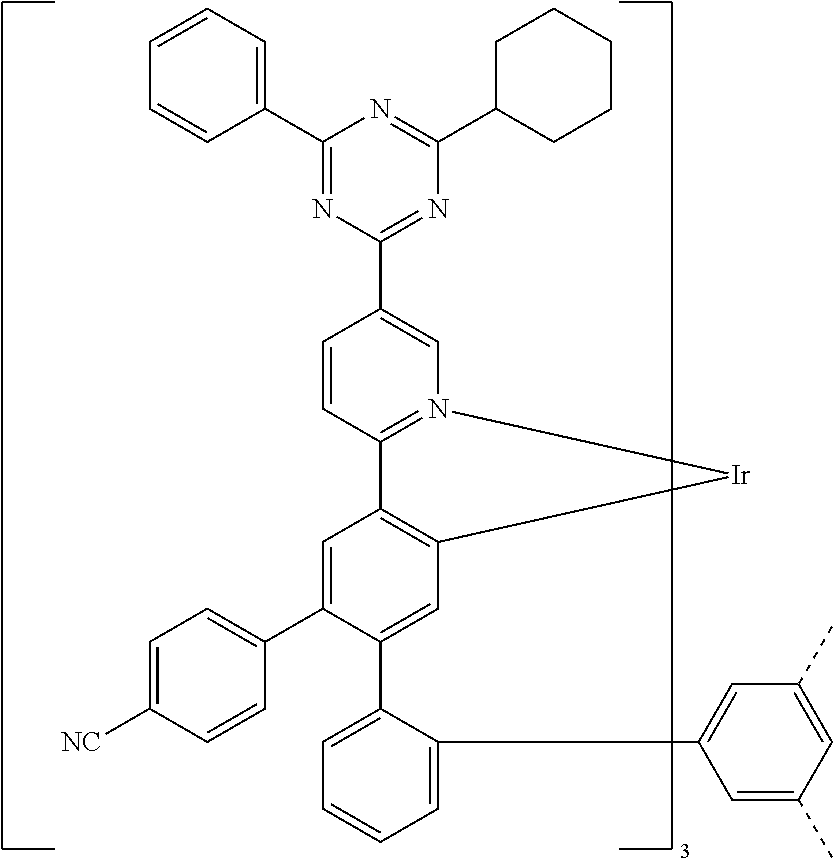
C1(C2=CC3=C(C=C2C2=CC=CC=C2C2=CC(C)=CC(C)=C2)[Ir]N2=C3C=CC(C3=NC(C4CCCCC4)=NC(C4=CC=CC=C4)=N3)=C2)=CC=C([NC])C=C1
